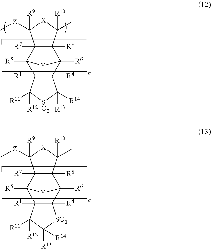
C12([R7])C([R8])(C3([R6])C4([R4])C([R1])(C1([R5])[Y]3)C([R12])([R11])[SO2]C4([R13])[R14])C([R10])(C)[X]C2([R9])[Z]C.C12([R7])C([R8])(C3([R6])C4([R4])C([R1])(C1([R5])[Y]3)C([R12])([R11])C([R13])([R14])[SO2]4)C([R10])(C)[X]C2([R9])[Z]C
